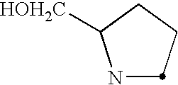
N1C([HOH2C])CCC1
